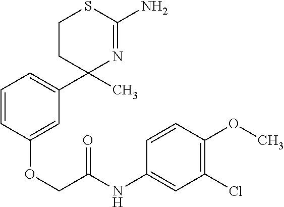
C1=C(OCC(NC2=CC(Cl)=C(OC)C=C2)=O)C=CC=C1C1(C)N=C(N)SCC1
